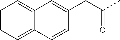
C1=CC=C2C(=C1)C=C(CC(C)=O)C=C2
